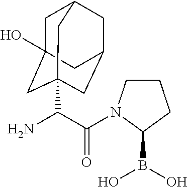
C1C2(O)CC3(C(C(=O)N4CCCC4B(O)O)N)CC(CC1C3)C2
